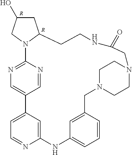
C1C(O)CN2C1CCNC(=O)CN1CCN(CC3=CC(=CC=C3)NC3=CC(=CC=N3)C3=CN=C2N=C3)CC1.[R].[R]
